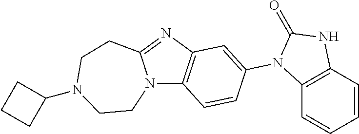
N12C3=C(N=C1CCN(C1CCC1)CC2)C=C(N1C2=C(C=CC=C2)NC1=O)C=C3
